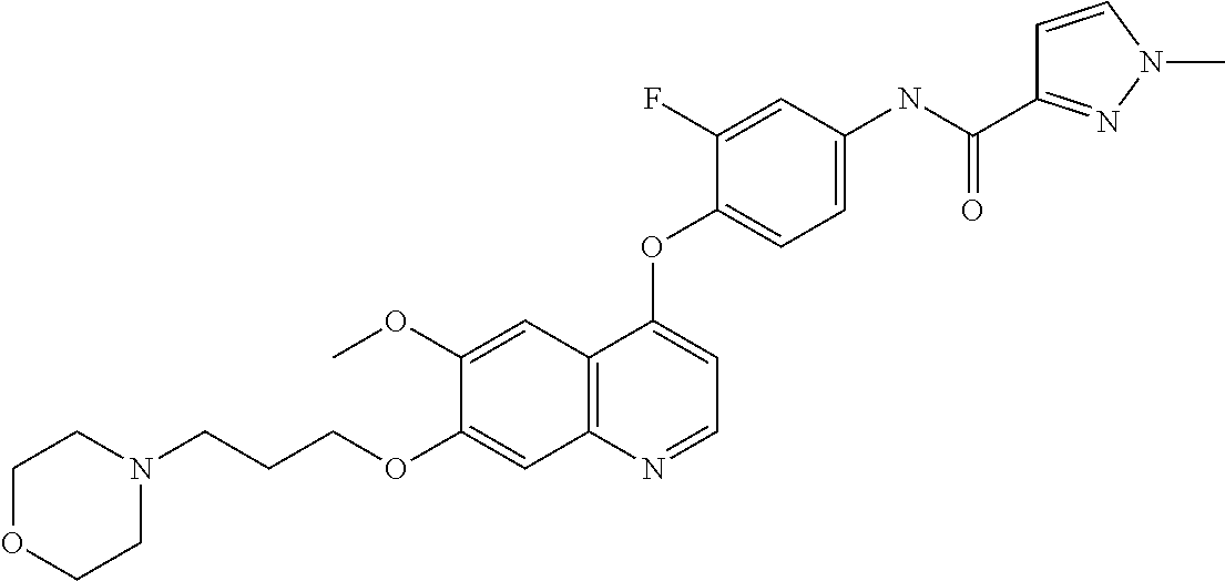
C1(OC)=CC2=C(C=C1OCCCN1CCOCC1)N=CC=C2OC1=CC=C(NC(C2=NN(C)C=C2)=O)C=C1F
